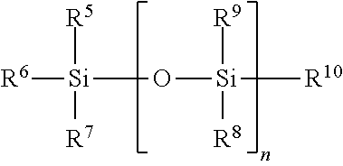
[R5][Si]([R7])(O[Si]([R10])([R9])[R8])[R6]
